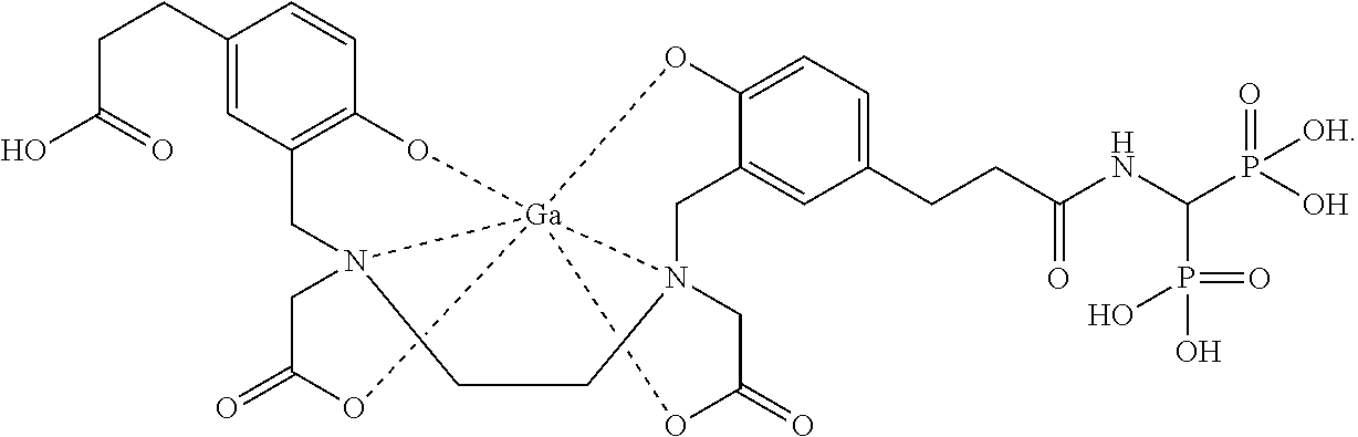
C1(CCC(O)=O)=CC2=C(C=C1)O[Ga]1345N(C2)(CC(=O)O1)CCN3(CC1=CC(CCC(NC(P([OH])(O)=O)P(=O)(O)O)=O)=CC=C1O4)CC(=O)O5
